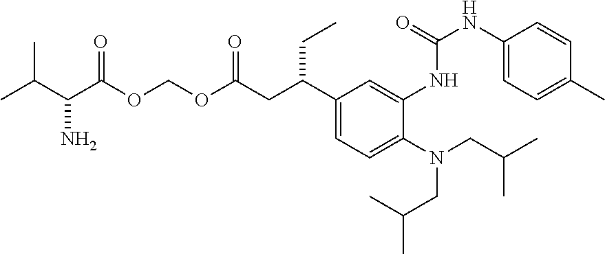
C(C(C)C)N(C1=CC=C(C(CC)CC(OCOC(C(C(C)C)N)=O)=O)C=C1NC(NC1=CC=C(C)C=C1)=O)CC(C)C
